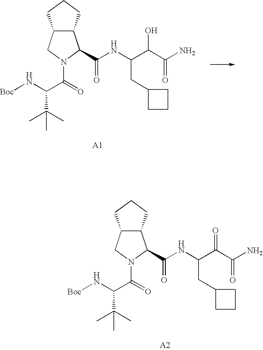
CC(C(C(=O)N1CC2C(C1C(NC(C(C(N)=O)=O)CC1CCC1)=O)CCC2)N[Boc])(C)C.CC(C(C(=O)N1CC2C(C1C(NC(C(C(N)=O)O)CC1CCC1)=O)CCC2)N[Boc])(C)C
